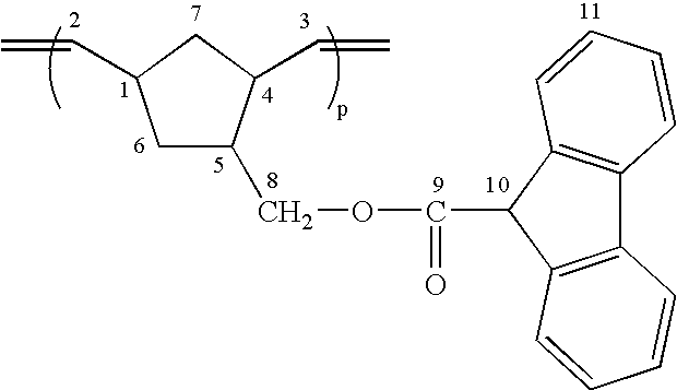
C(OC(C1C2=C(C3=C1C=CC=C3)C=CC=C2)=O)C1CC(C=C)CC1C=C
